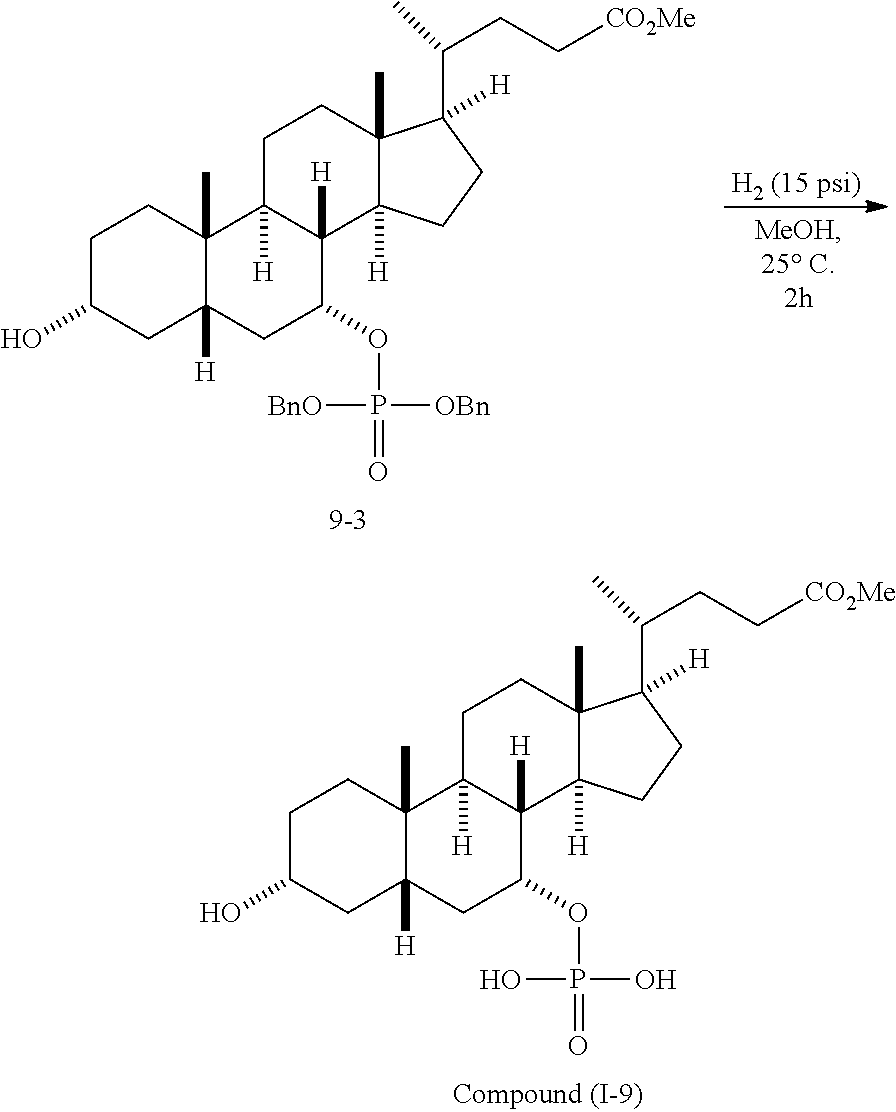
[H2 (15 psi)].C1C(O)CC2([H])C(C)(C1)C1([H])C([H])(C(OP(=O)([OBn])[BnO])C2)C2([H])C(C)(CC1)C(C(CC[CO2Me])C)([H])CC2.C1C(O)CC2([H])C(C)(C1)C1([H])C([H])(C(OP(=O)(O)O)C2)C2([H])C(C)(CC1)C(C(CC[CO2Me])C)([H])CC2
